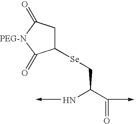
C1([Se]CC(C=O)N)CC(=O)[PEG-N]C1=O
